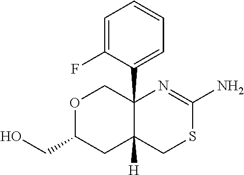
C1=C(F)C(C23COC(CO)CC2([H])CSC(N)=N3)=CC=C1
